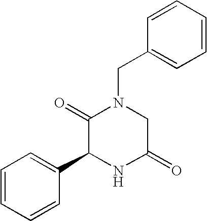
C1=CC(CN2C(=O)C(C3=CC=CC=C3)NC(=O)C2)=CC=C1
